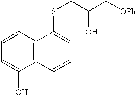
C1=C(O)C2=C(C=C1)C(SCC(C[OPh])O)=CC=C2
